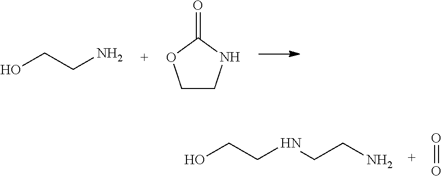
OCCN.C1CNC(=O)O1.O=O.OCCNCCN
